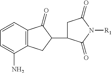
C12=C(C=CC=C1N)C(=O)C(C1CC(=O)N([R1])C1=O)C2
